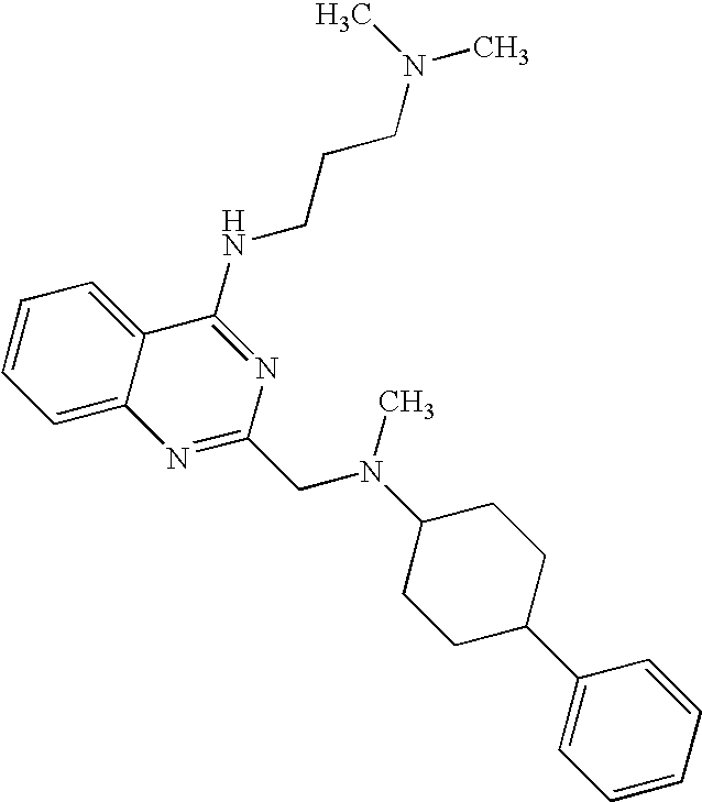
C12=CC=CC=C1C(NCCCN(C)C)=NC(CN(C1CCC(C3=CC=CC=C3)CC1)C)=N2
